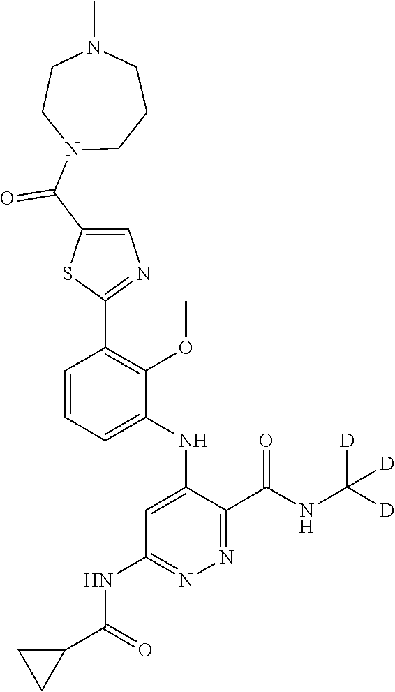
C1=CC=C(NC2=CC(NC(C3CC3)=O)=NN=C2C(NC([D])([D])[D])=O)C(OC)=C1C1=NC=C(C(N2CCCN(C)CC2)=O)S1
